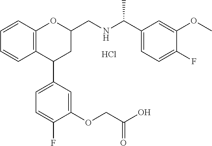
Cl.C12=C(C=CC=C1)OC(CNC(C1=CC=C(F)C(OC)=C1)C)CC2C1=CC=C(F)C(OCC(O)=O)=C1
